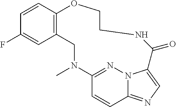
C1=CC2=C(C=C1F)CN(C)C1=NN3C(=NC=C3C(=O)NCCO2)C=C1
